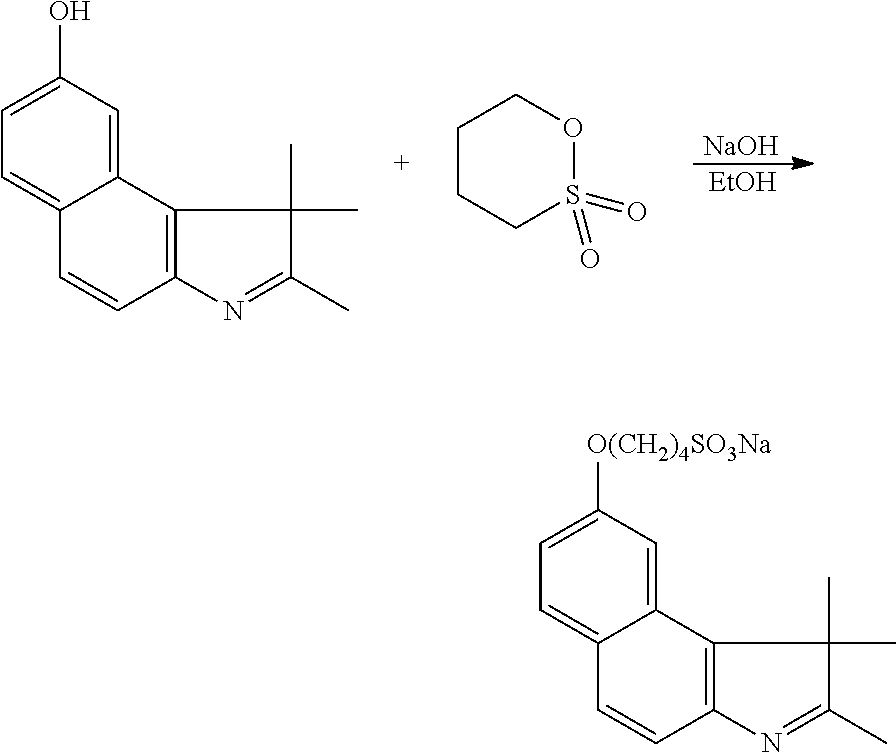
[NaOH].[EtOH].C1=C(O)C=C2C(=C1)C=CC1=C2C(C)(C)C(C)=N1.C1CCS(=O)(=O)OC1.C1=C([O(CH2)4SO3Na])C=C2C(=C1)C=CC1=C2C(C)(C)C(C)=N1
